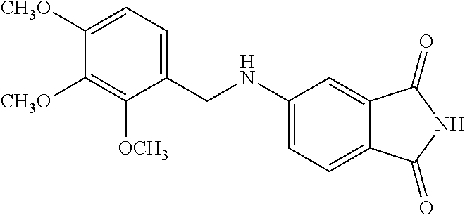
C1([CH3O])=CC=C(CNC2=CC=C3C(=C2)C(=O)NC3=O)C([OCH3])=C1[CH3O]
